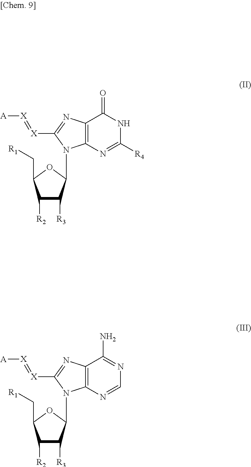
C12=C(N=C([R4])NC1=O)N(C1C([R3])C([R2])C(C[R1])O1)C([X]=[X][A])=N2.C12=C(N=CN=C1N)N(C1C([R3])C([R2])C(C[R1])O1)C([X]=[X][A])=N2
